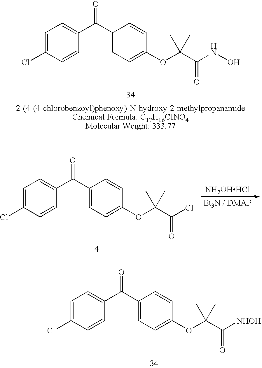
C1=C(Cl)C=CC(C(C2=CC=C(OC(C(NO)=O)(C)C)C=C2)=O)=C1.C1=C(Cl)C=CC(C(C2=CC=C(OC(C(Cl)=O)(C)C)C=C2)=O)=C1.[NH2OHHCl].C1=C(Cl)C=CC(C(C2=CC=C(OC(C([NHOH])=O)(C)C)C=C2)=O)=C1
